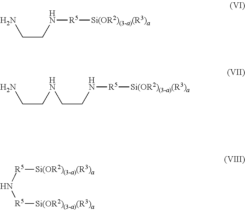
N([R5][Si(OR2)(3-a)(R3)a])[R5][Si(OR2)(3-a)(R3)a].[R5]([Si(OR2)(3-a)(R3)a])NCCN.[R5]([Si(OR2)(3-a)(R3)a])NCCNCCN
